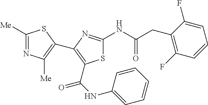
S1C(NC(CC2=C(F)C=CC=C2F)=O)=NC(C2=C([Me])N=C([Me])S2)=C1C(NC1=CC=CC=C1)=O
